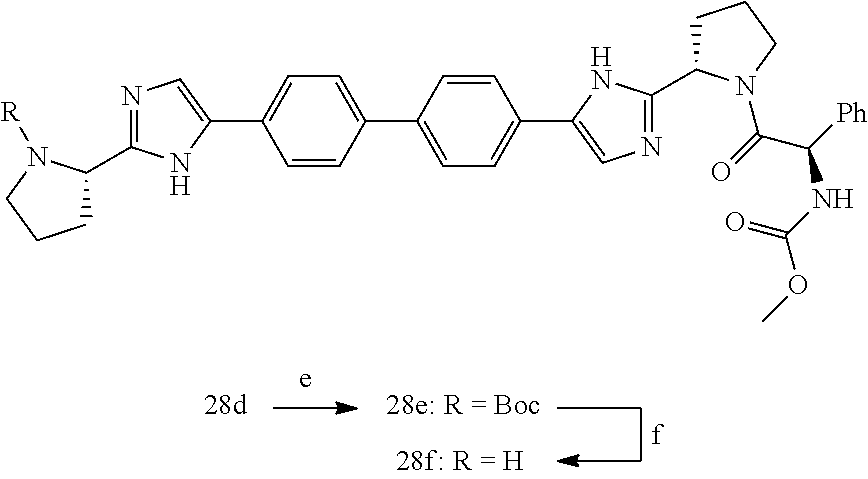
C1=CC(C2=CC=C(C3=CN=C(C4CCCN4[R])N3)C=C2)=CC=C1C1=CN=C(C2CCCN2C(=O)C([Ph])NC(=O)OC)N1
